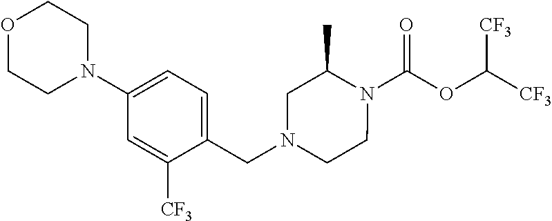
N1(C(OC([CF3])[CF3])=O)C(C)CN(CC2=CC=C(N3CCOCC3)C=C2[CF3])CC1
